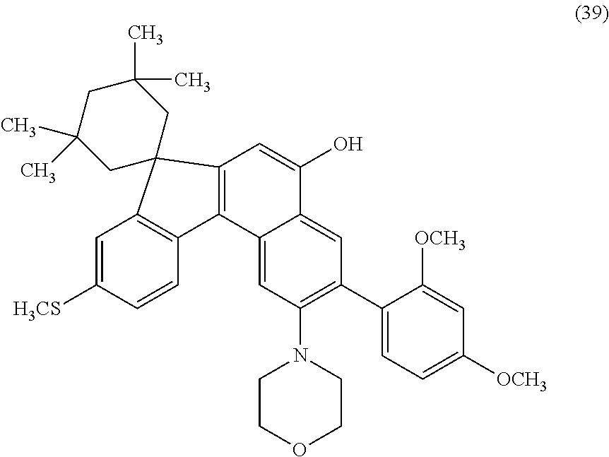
C1=C([H3CS])C=CC2=C1C1(C3=C2C2=CC(N4CCOCC4)=C(C4=CC=C([OCH3])C=C4[OCH3])C=C2C(O)=C3)CC(C)(C)CC(C)(C)C1
